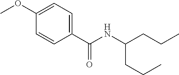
C1(OC)=CC=C(C(NC(CCC)CCC)=O)C=C1
